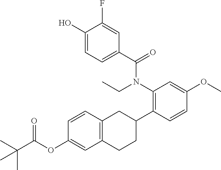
C1(O)=CC=C(C(N(C2=C(C3CC4=C(CC3)C=C(OC(C(C)(C)C)=O)C=C4)C=CC(OC)=C2)CC)=O)C=C1F
